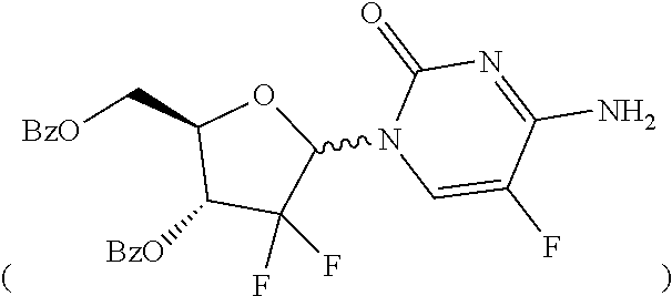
C1([BzO])C(F)(F)C(N2C=C(F)C(N)=NC2=O)OC1C[BzO]
